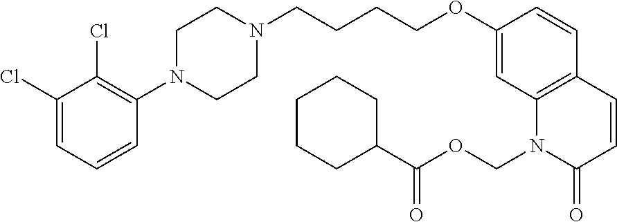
C1(Cl)=CC=CC(N2CCN(CCCCOC3=CC4=C(C=C3)C=CC(=O)N4COC(C3CCCCC3)=O)CC2)=C1Cl
